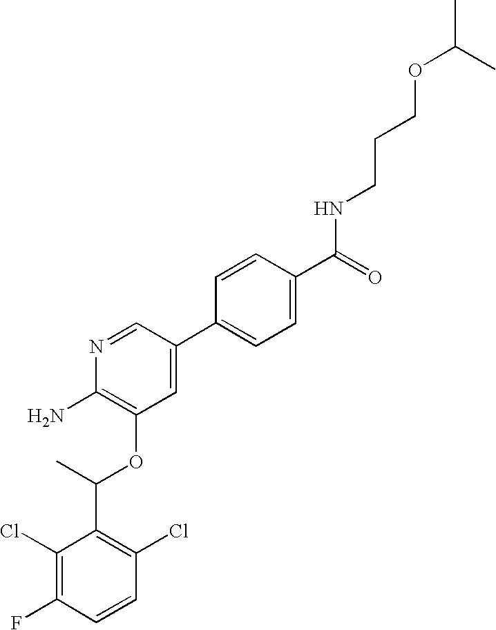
C1(Cl)=C(F)C=CC(Cl)=C1C(C)OC1=C(N)N=CC(C2=CC=C(C(=O)NCCCOC(C)C)C=C2)=C1
